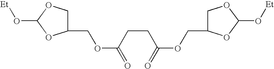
C1(COC(CCC(=O)OCC2COC(O[Et])O2)=O)COC(O[Et])O1
